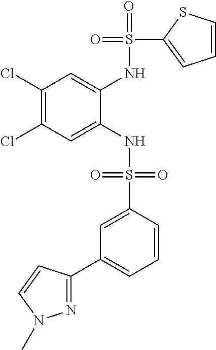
C1(Cl)=C(Cl)C=C(NS(=O)(=O)C2=CC(C3=NN(C)C=C3)=CC=C2)C(NS(=O)(C2=CC=CS2)=O)=C1
